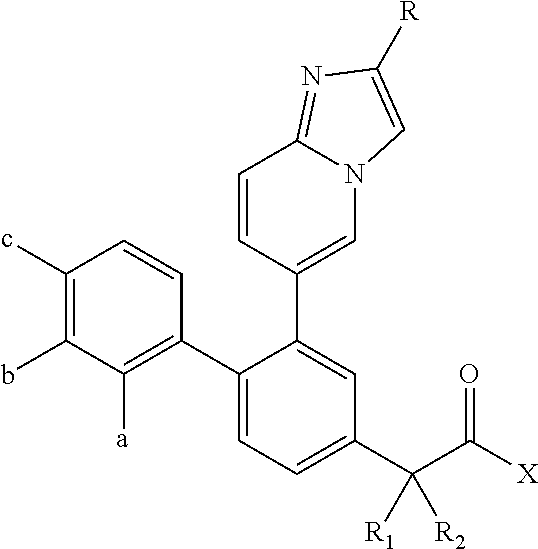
C1(C2=CC(C(C([X])=O)([R2])[R1])=CC=C2C2=C([a])C(b)=C(c)C=C2)=CN2C(=NC([R])=C2)C=C1
